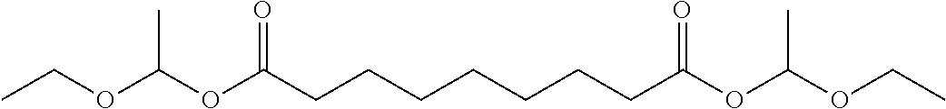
C(CCCC(OC(OCC)C)=O)CCCC(OC(OCC)C)=O
